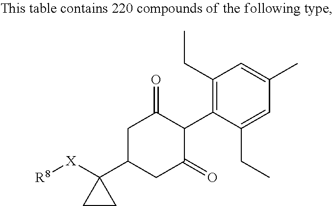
C1C(C2([X][R8])CC2)CC(=O)C(C2=C(CC)C=C(C)C=C2CC)C1=O
